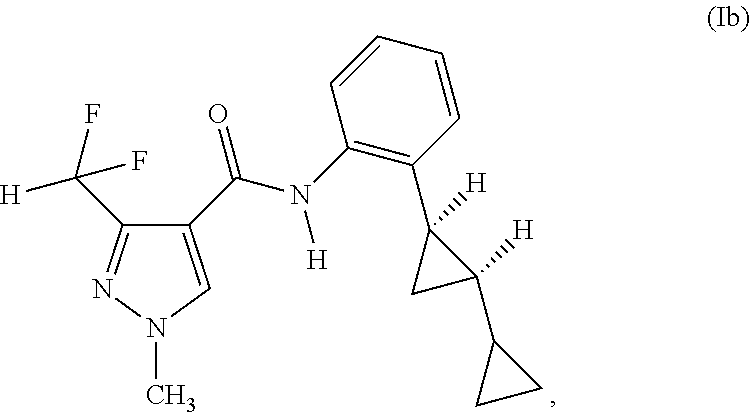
C1(C(F)([H])F)=NN(C)C=C1C(N(C1=C(C2([H])CC2([H])C2CC2)C=CC=C1)[H])=O
